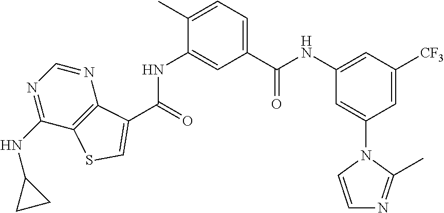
C1=C(C)C(NC(=O)C2=CSC3=C2N=CN=C3NC2CC2)=CC(C(=O)NC2=CC([CF3])=CC(N3C=CN=C3C)=C2)=C1
